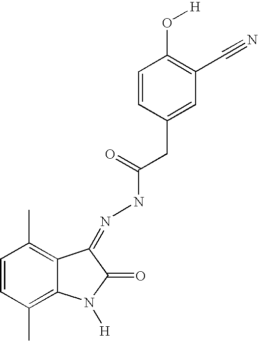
C1=CC(C)=C2C(=C1C)C(=NNC(CC1=CC(C#N)=C(O[H])C=C1)=O)C(=O)N2[H]
